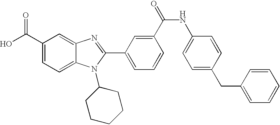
OC(C1=CC=C2C(=C1)N=C(C1=CC=CC(C(=O)NC3=CC=C(CC4=CC=CC=C4)C=C3)=C1)N2C1CCCCC1)=O
